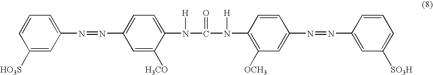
C1(N=NC2=CC=C(N([H])C(=O)N([H])C3=C([OCH3])C=C(N=NC4=CC([SO3H])=CC=C4)C=C3)C([H3CO])=C2)=CC=CC([HO3S])=C1
